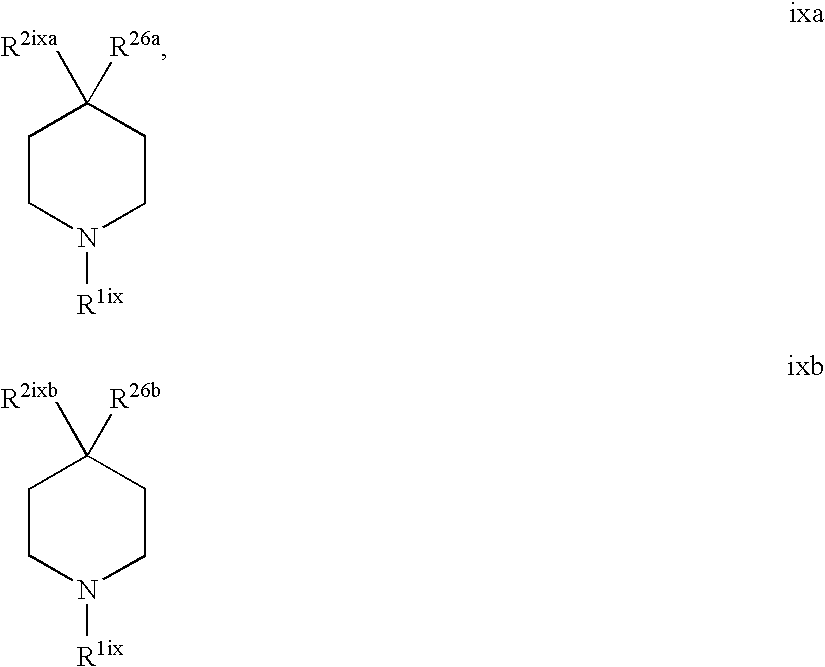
C1CN([R1ix])CCC1([R2ixa])[R26a].C1CN([R1ix])CCC1([R2ixb])[R26b]
